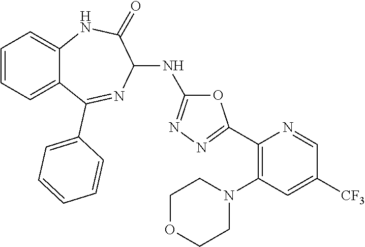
C1=CC=C2C(=C1)NC(=O)C(NC1=NN=C(C3=C(N4CCOCC4)C=C([CF3])C=N3)O1)N=C2C1=CC=CC=C1
